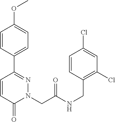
C1=CC(C2=NN(CC(NCC3=C(Cl)C=C(Cl)C=C3)=O)C(=O)C=C2)=CC=C1OC
